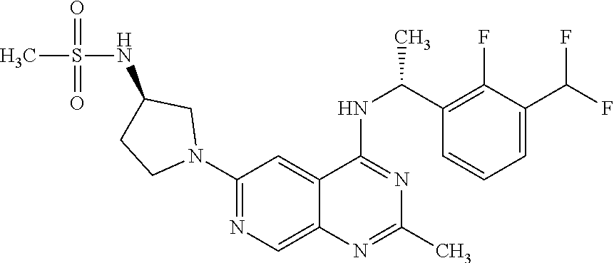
C1(N2CC(NS(=O)(=O)C)CC2)=NC=C2C(=C1)C(NC(C1=C(F)C(C(F)F)=CC=C1)C)=NC(C)=N2
